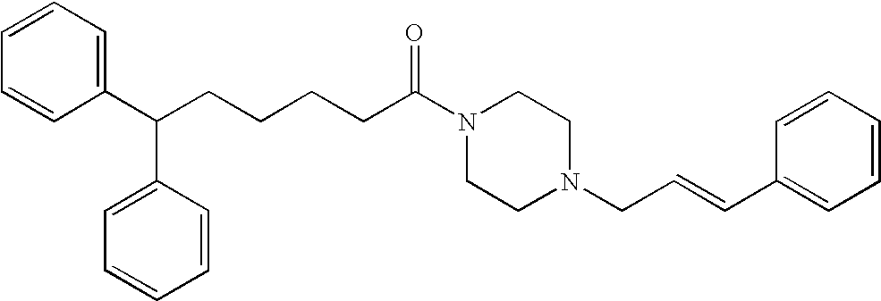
C1=CC=CC(C(CCCCC(N2CCN(CC=CC3=CC=CC=C3)CC2)=O)C2=CC=CC=C2)=C1
